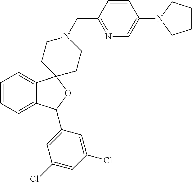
C1=C2C(=CC=C1)C1(OC2C2=CC(Cl)=CC(Cl)=C2)CCN(CC2=NC=C(N3CCCC3)C=C2)CC1
